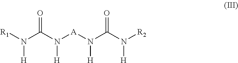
[H]N([R1])C(N([A]N(C(N([R2])[H])=O)[H])[H])=O
